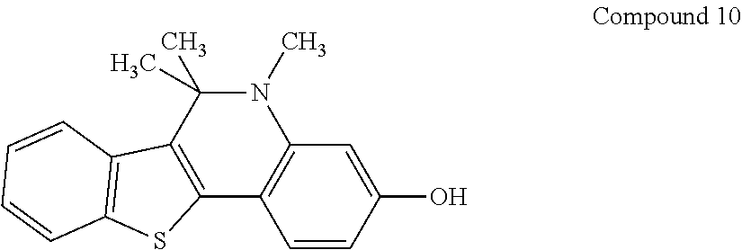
C1=CC(O)=CC2=C1C1=C(C(C)(C)N2C)C2=C(S1)C=CC=C2
